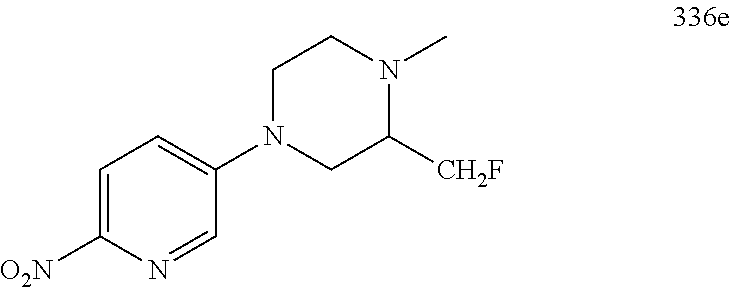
C1N(C2=CC=C([O2N])N=C2)CC([CH2F])N(C)C1
